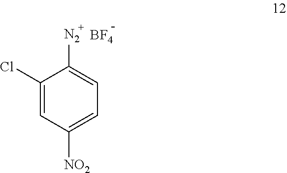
C1(Cl)=CC([NO2])=CC=C1[N2].[BF4]
